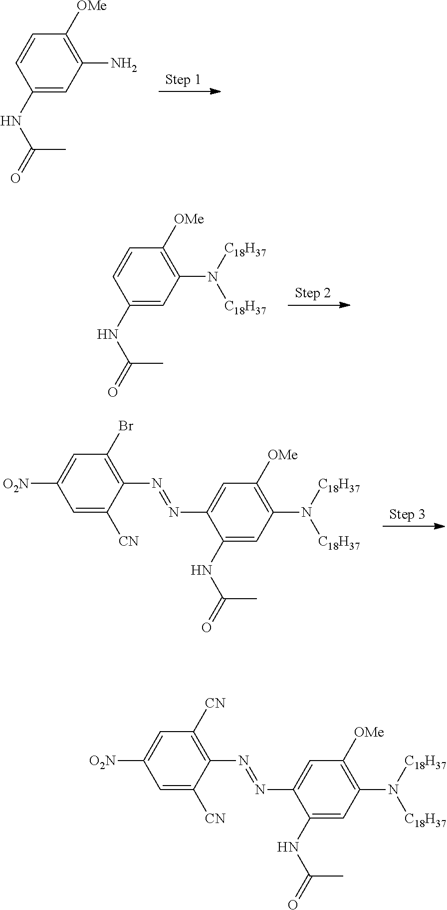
C1=CC(NC(=O)C)=CC(N)=C1[OMe].C1=CC(NC(=O)C)=CC(N([C18H37])[C18H37])=C1[OMe].C1=C(N=NC2=C(Br)C=C([O2N])C=C2[CN])C(NC(=O)C)=CC(N([C18H37])[C18H37])=C1[OMe].C1=C(N=NC2=C([CN])C=C([O2N])C=C2[CN])C(NC(=O)C)=CC(N([C18H37])[C18H37])=C1[OMe]
